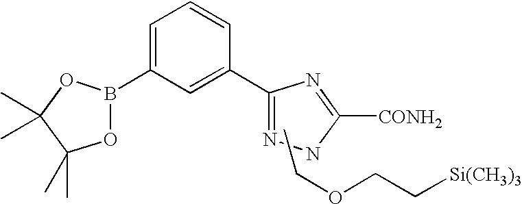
B1(C2=CC=CC(C3=NNC([CONH2])=N3)=C2)OC(C)(C)C(C)(C)O1.CCOCC[Si(CH3)3]
